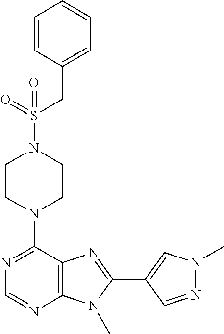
C1CN(C2=NC=NC3=C2N=C(C2=CN(C)N=C2)N3C)CCN1S(CC1=CC=CC=C1)(=O)=O
